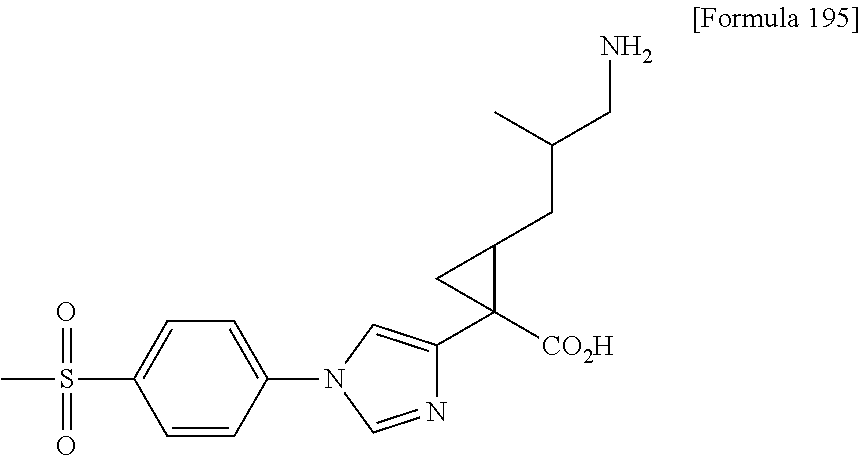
C1=CC(N2C=NC(C3([CO2H])C(CC(CN)C)C3)=C2)=CC=C1S(C)(=O)=O
